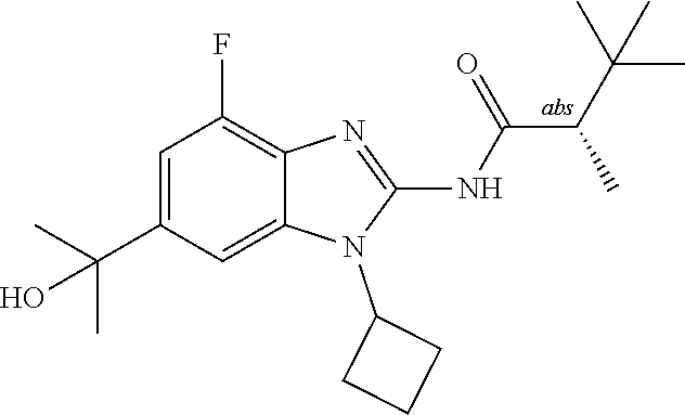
C1=C(C(C)(C)O)C=C2C(=C1F)N=C(NC(=O)C(C(C)(C)C)C)N2C1CCC1
